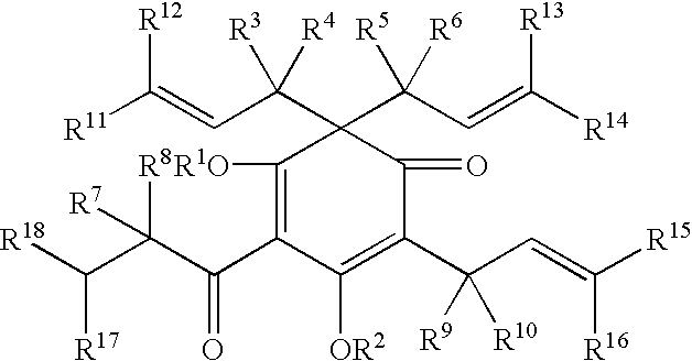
C1([R1O])=C(C(C(C([R18])[R17])([R8])[R7])=O)C([OR2])=C(C(C=C([R15])[R16])([R9])[R10])C(=O)C1(C(C=C([R14])[R13])([R5])[R6])C(C=C([R11])[R12])([R3])[R4]
